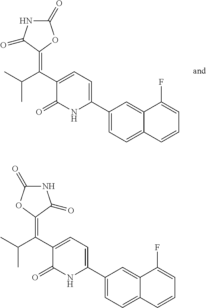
C1(C2=CC=C(C(C(C)C)=C3C(=O)NC(=O)O3)C(=O)N2)=CC=C2C(=C1)C(F)=CC=C2.C1(C2=CC=C(C(C(C)C)=C3C(=O)NC(=O)O3)C(=O)N2)=CC=C2C(=C1)C(F)=CC=C2
